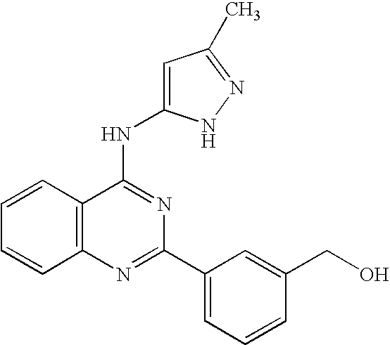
C12=C(N=C(C3=CC=CC(CO)=C3)N=C1NC1=CC(C)=NN1)C=CC=C2
